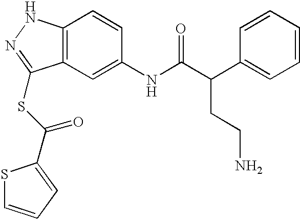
C12=C(C=C(NC(C(C3=CC=CC=C3)CCN)=O)C=C1)C(SC(=O)C1=CC=CS1)=NN2
